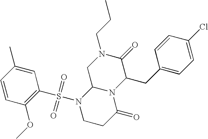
C1=CC(OC)=C(S(N2CCC(=O)N3C2CN(CCC)C(=O)C3CC2=CC=C(Cl)C=C2)(=O)=O)C=C1C
